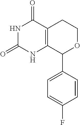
C1=CC(F)=CC=C1C1OCCC2=C1NC(=O)NC2=O
